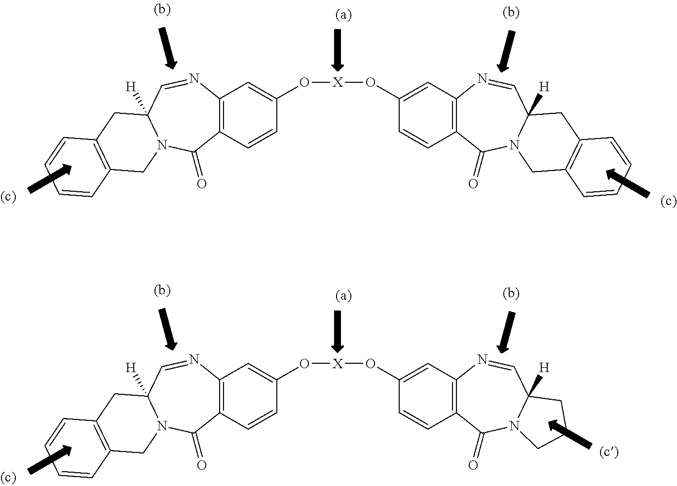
C12=C(C=CC(O[X]OC3=CC4=C(C=C3)C(=O)N3C([H])(C=N4)CC4=C(C3)C=CC=C4)=C1)C(=O)N1C([H])(C=N2)CC2=C(C1)C=CC=C2.C12=C(C=CC(O[X]OC3=CC4=C(C=C3)C(=O)N3C([H])(C=N4)CCC3)=C1)C(=O)N1C([H])(C=N2)CC2=C(C1)C=CC=C2
